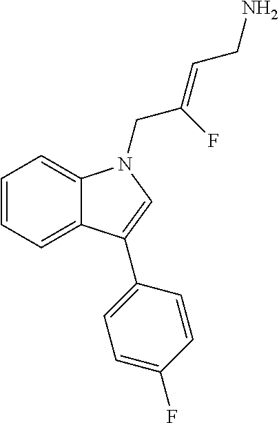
C1=CC=C2C(=C1)N(CC(=CCN)F)C=C2C1=CC=C(F)C=C1
